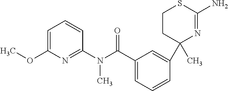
N(C1=NC(OC)=CC=C1)(C(C1=CC=CC(C2(C)N=C(N)SCC2)=C1)=O)C
